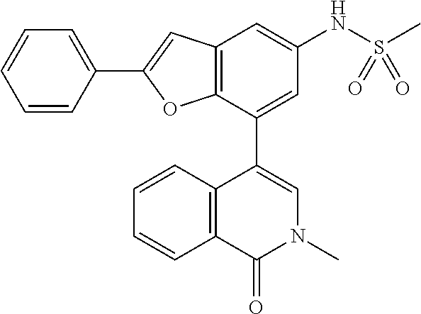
C1=CC(C2=CC3=C(O2)C(C2=CN(C)C(=O)C4=C2C=CC=C4)=CC(NS(C)(=O)=O)=C3)=CC=C1
